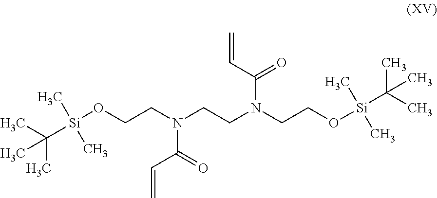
[Si](OCCN(CCN(CCO[Si](C(C)(C)C)(C)C)C(C=C)=O)C(=O)C=C)(C(C)(C)C)(C)C
